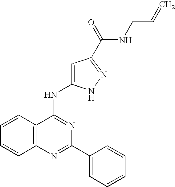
C12=C(N=C(C3=CC=CC=C3)N=C1NC1=CC(C(=O)NCC=C)=NN1)C=CC=C2
